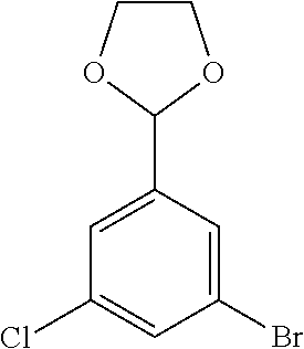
C1(Cl)=CC(Br)=CC(C2OCCO2)=C1
